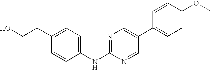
C1(CCO)=CC=C(NC2=NC=C(C3=CC=C(OC)C=C3)C=N2)C=C1
